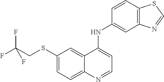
C1(SCC(F)(F)F)=CC=C2C(=C1)C(NC1=CC3=C(C=C1)SC=N3)=CC=N2
